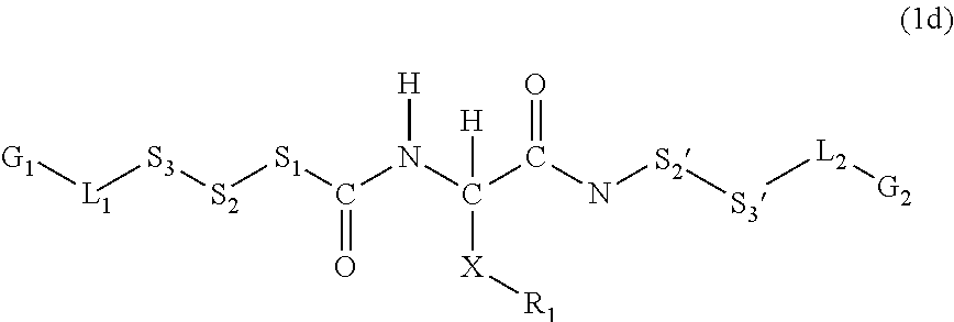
[G1][L1][S3][S2][S1]C(N(C(C(N[S2][S3][L2][G2])=O)([H])[X][R1])[H])=O
